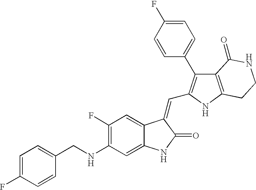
C1(NCC2=CC=C(F)C=C2)=C(F)C=C2C(=C1)NC(=O)C2=CC1=C(C2=CC=C(F)C=C2)C2=C(N1)CCNC2=O
